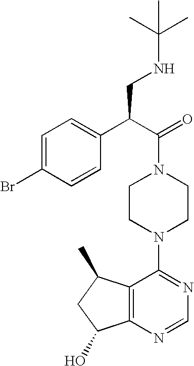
C(N1CCN(C2=NC=NC3=C2C(C)CC3O)CC1)(C(C1=CC=C(Br)C=C1)CNC(C)(C)C)=O
